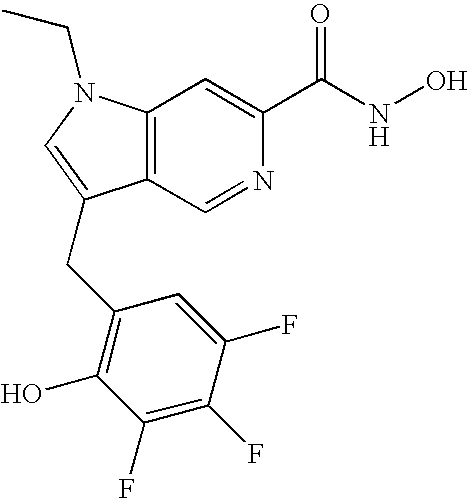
C12=C(N(CC)C=C1CC1=C(O)C(F)=C(F)C(F)=C1)C=C(C(NO)=O)N=C2
